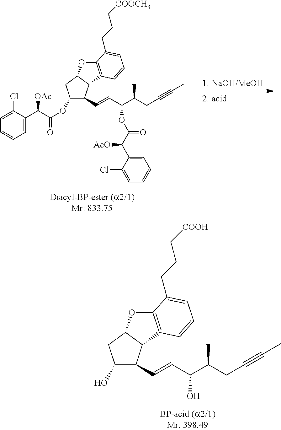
C1(O)C(C=CC(O)C(C)CC#CC)C2C(C1)OC1=C2C=CC=C1CCC[COOH].C1(OC(C(C2=CC=CC=C2Cl)[OAc])=O)C(C=CC(C(C)CC#CC)OC(=O)C([AcO])C2=CC=CC=C2Cl)C2C(C1)OC1=C2C=CC=C1CCC[COOCH3]
